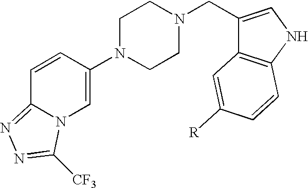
C1N(C2=CN3C(=NN=C3[CF3])C=C2)CCN(CC2=CNC3=C2C=C([R])C=C3)C1
